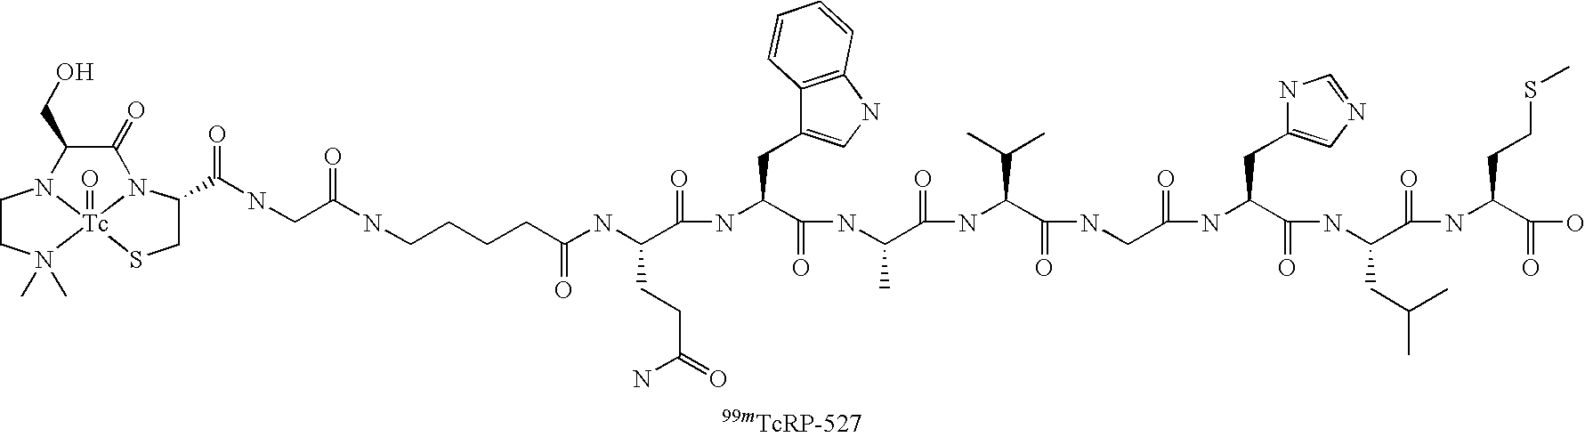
C(CCCC(NC(C(NC(C(NC(C(NC(C(NCC(NC(C(NC(C(NC(C(O)=O)CCSC)=O)CC(C)C)=O)CC1=CN=CN1)=O)=O)C(C)C)=O)C)=O)CC1=CNC2=C1C=CC=C2)=O)CCC(N)=O)=O)NC(CNC(C1CS[Tc]23(=O)N(C)(C)CCN2C(CO)C(=O)N13)=O)=O
